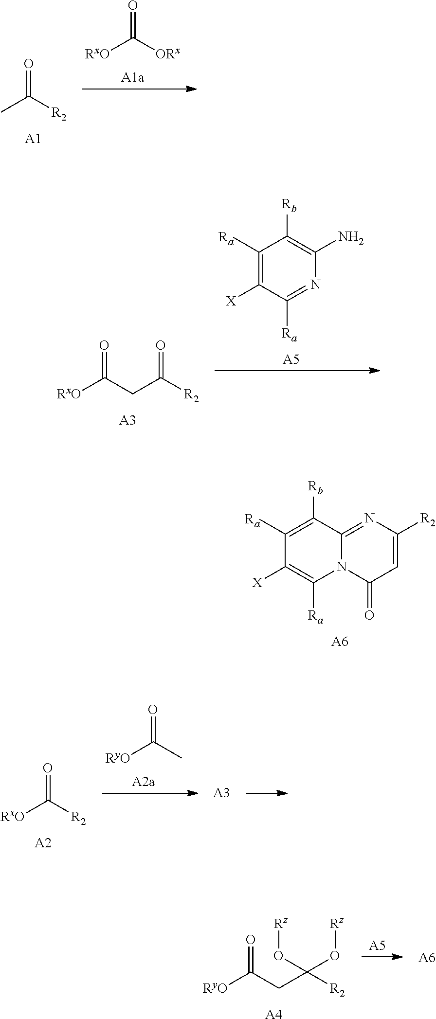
CC([R2])=O.[A1].[RxO]C([ORx])=O.[RxO]C(CC([R2])=O)=O.[A3].C1([Ra])=C([X])C([Ra])=NC(N)=C1[Rb].[A5].C1([Ra])=C([Rb])C2=NC([R2])=CC(=O)N2C([Ra])=C1[X].[A6].[RxO]C([R2])=O.[A2].[RyO]C(C)=O.[A3].[A5].[RyO]C(CC([R2])(O[Rz])O[Rz])=O.[A4].[A6]
